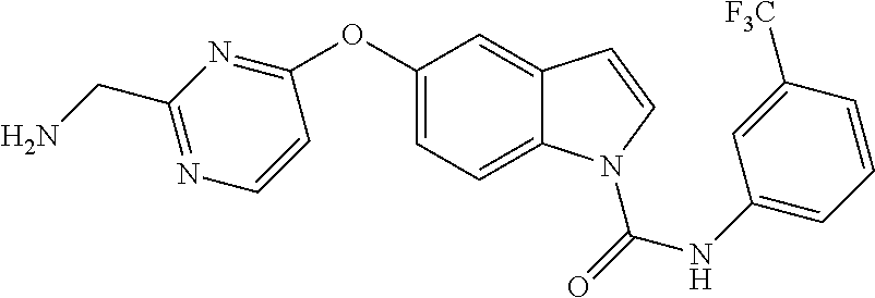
C1(OC2=NC(CN)=NC=C2)=CC=C2C(=C1)C=CN2C(=O)NC1=CC=CC([F3C])=C1
